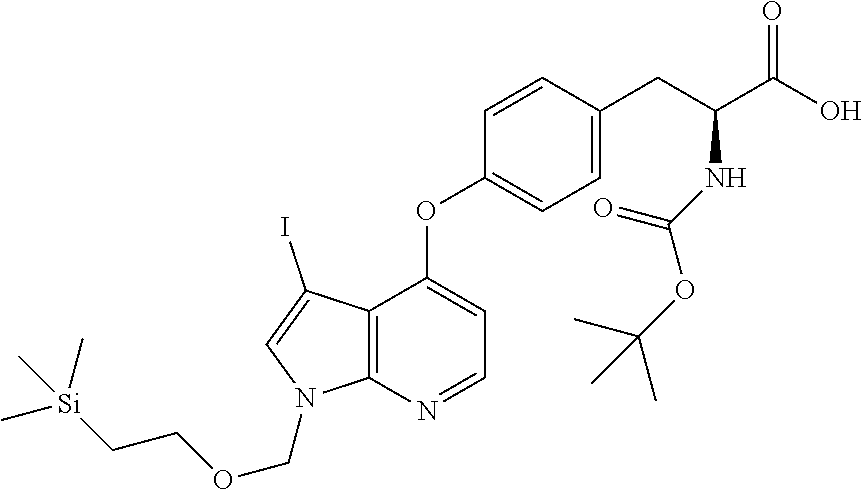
C1(OC2=CC=NC3=C2C(I)=CN3COCC[Si](C)(C)C)=CC=C(CC(C(=O)O)NC(=O)OC(C)(C)C)C=C1
